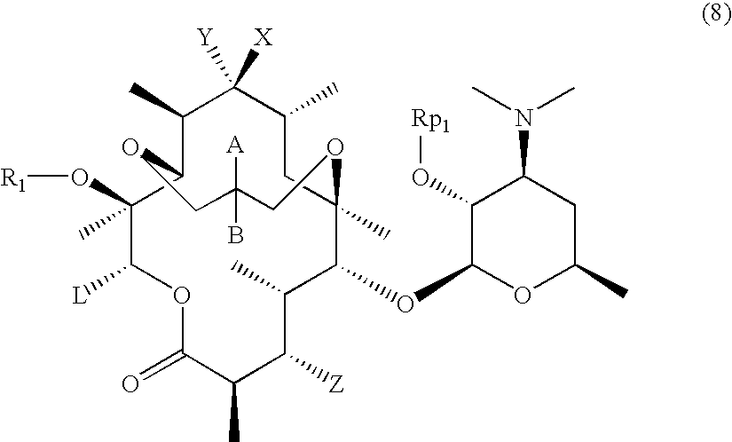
C1(C)C2C(C)(O[R1])C([L])OC(=O)C(C)C([Z])C(C)C(OC3OC(C)CC(N(C)C)C3O[Rp1])C(C)(CC(C)C1([Y])[X])OCC([A])(B)CO2
